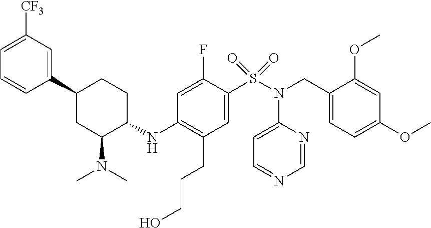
C1(C2=CC([CF3])=CC=C2)CC(N(C)C)C(NC2=C(CCCO)C=C(S(N(C3=CC=NC=N3)CC3=CC=C(OC)C=C3OC)(=O)=O)C(F)=C2)CC1
